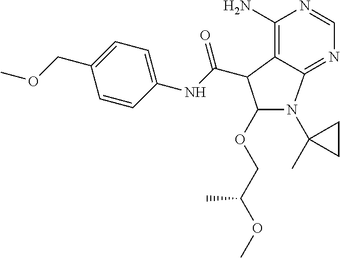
C1(N)=C2C(=NC=N1)N(C1(C)CC1)C(OCC(OC)C)C2C(NC1=CC=C(COC)C=C1)=O
